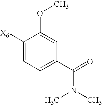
C1([X6])=CC=C(C(=O)N(C)C)C=C1OC
